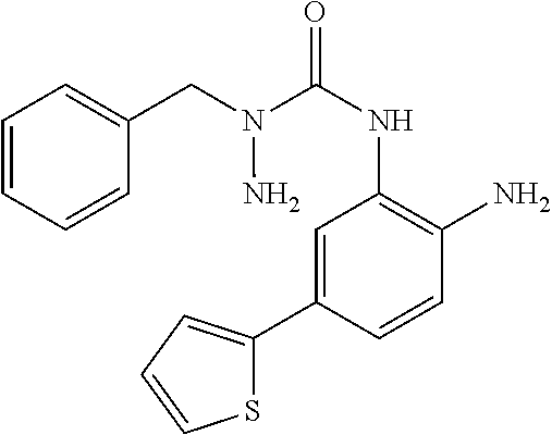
N(C(NC1=C(N)C=CC(C2=CC=CS2)=C1)=O)(CC1=CC=CC=C1)N
